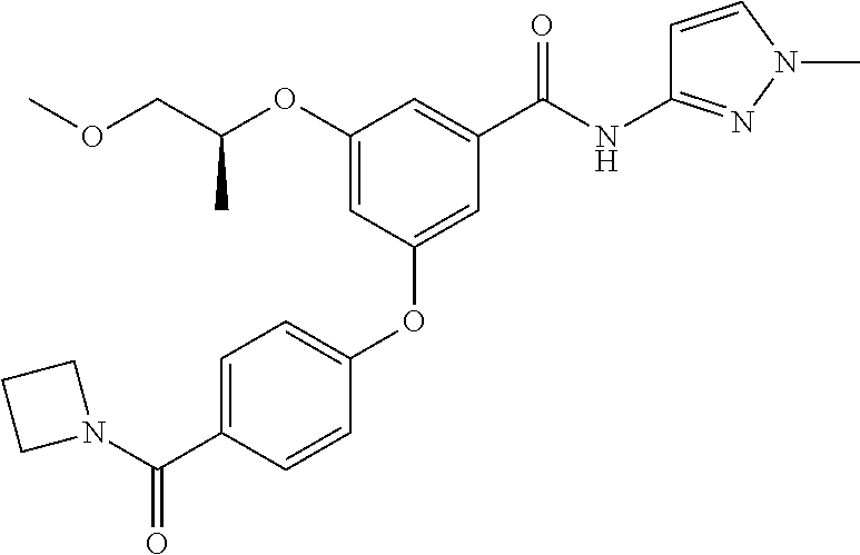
C1=CC(OC2=CC(C(NC3=NN(C)C=C3)=O)=CC(OC(COC)C)=C2)=CC=C1C(N1CCC1)=O
